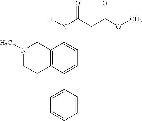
C12=C(C(C3=CC=CC=C3)=CC=C1N(C(CC(OC)=O)=O)[H])CCN(C)C2
